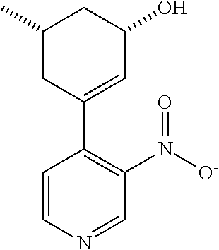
C1(C)CC(C2=C([N+](=O)[O-])C=NC=C2)=CC(O)C1
